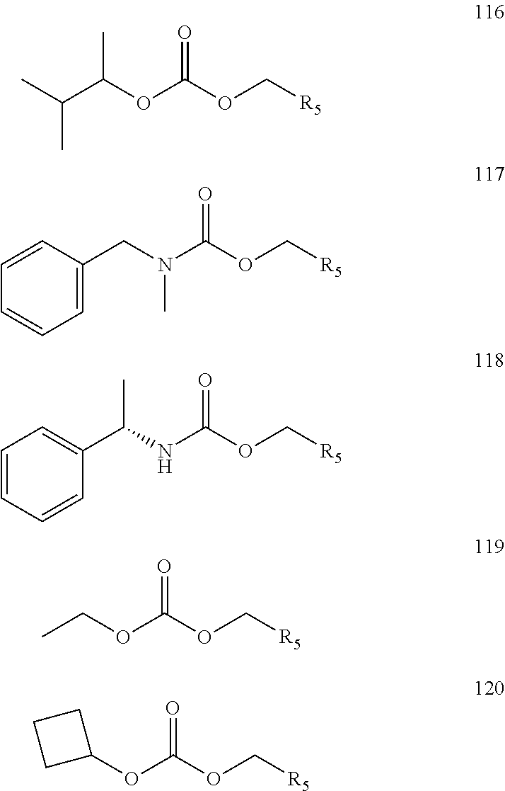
C(OC(OC[R5])=O)(C(C)C)C.C(N(C(OC[R5])=O)C)C1=CC=CC=C1.C(NC(OC[R5])=O)(C1=CC=CC=C1)C.O(C(OC[R5])=O)CC.O(C(OC[R5])=O)C1CCC1
